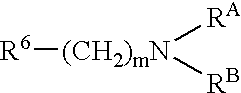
[R6][(CH2)mN]([RA])[RB]
